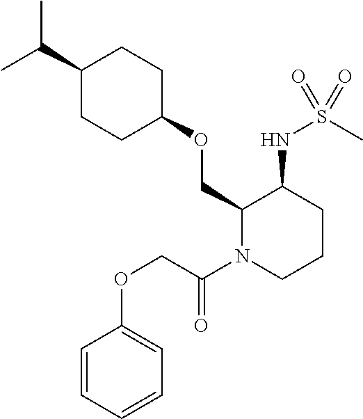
C(C1CCC(OCC2N(C(COC3=CC=CC=C3)=O)CCCC2NS(C)(=O)=O)CC1)(C)C
